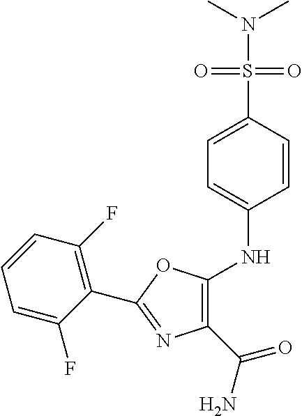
C1=C(F)C(C2=NC(C(N)=O)=C(NC3=CC=C(S(N(C)C)(=O)=O)C=C3)O2)=C(F)C=C1
